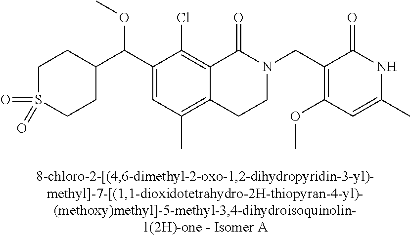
C1(C(C2CCS(=O)(=O)CC2)OC)=CC(C)=C2C(=C1Cl)C(=O)N(CC1=C(OC)C=C(C)NC1=O)CC2
